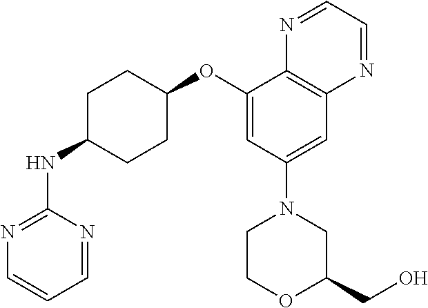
C1(OC2CCC(NC3=NC=CC=N3)CC2)=CC(N2CCOC(CO)C2)=CC2=C1N=CC=N2
